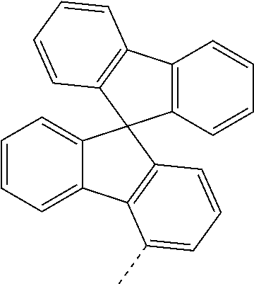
C1=CC=C2C(=C1)C1(C3=C2C(C)=CC=C3)C2=C(C3=C1C=CC=C3)C=CC=C2
